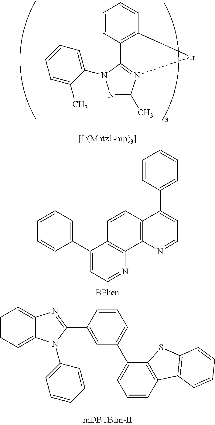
C1(C2=CC=CC=C2)=CC=NC2=C1C=CC1=C2N=CC=C1C1=CC=CC=C1.C1=CC=C2C(=C1)N=C(C1=CC(C3=CC=CC4=C3SC3=C4C=CC=C3)=CC=C1)N2C1=CC=CC=C1.N1=C(C)N2=C(N1C1=CC=CC=C1C)C1=C(C=CC=C1)[Ir]2
